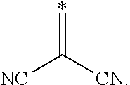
*=C([CN])[NC]
